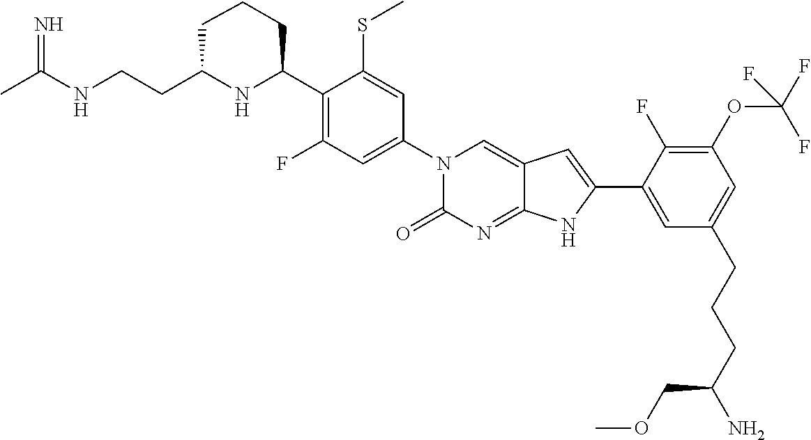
CC(NCCC1NC(C2=C(F)C=C(N3C(=O)N=C4C(=C3)C=C(C3=CC(CCCC(N)COC)=CC(OC(F)(F)F)=C3F)N4)C=C2SC)CCC1)=N
